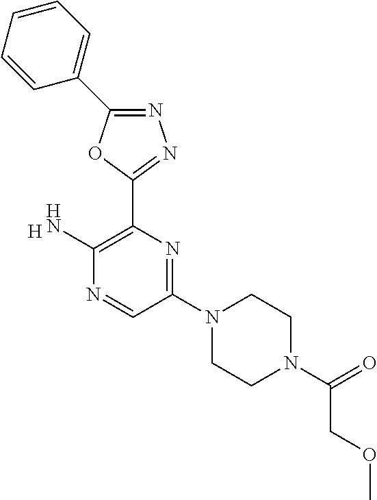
N1=C(C2=CC=CC=C2)OC(C2=C(N)N=CC(N3CCN(C(=O)COC)CC3)=N2)=N1.[H]
